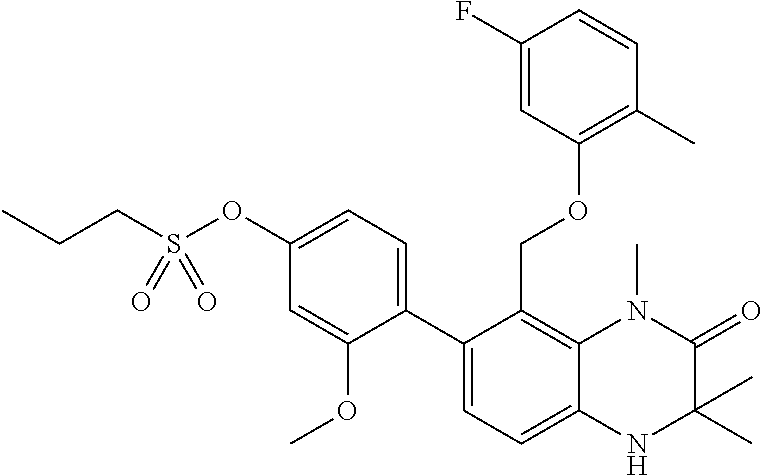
C12=C(COC3=C(C)C=CC(F)=C3)C(C3=CC=C(OS(CCC)(=O)=O)C=C3OC)=CC=C1NC(C)(C)C(=O)N2C
